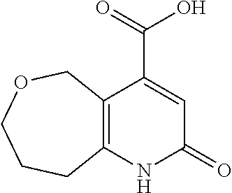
C12=C(NC(=O)C=C1C(=O)O)CCCOC2
